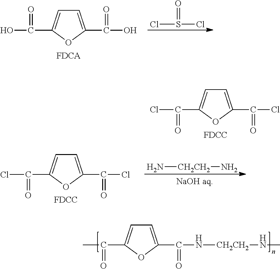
C1=C(C(Cl)=O)OC(C(Cl)=O)=C1.[FDCC].C1=C(C(O)=O)OC(C(O)=O)=C1.ClS(Cl)=O.C1=C(C(Cl)=O)OC(C(Cl)=O)=C1.[FDCC].N[CH2CH2]N.C1=C(C(N[CH2CH2]NC)=O)OC(C(C)=O)=C1
